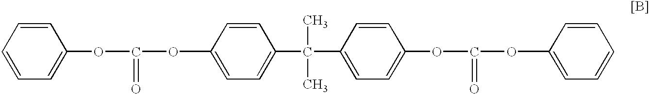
C1=C(OC(OC2=CC=C(C(C)(C)C3=CC=C(OC(OC4=CC=CC=C4)=O)C=C3)C=C2)=O)C=CC=C1
